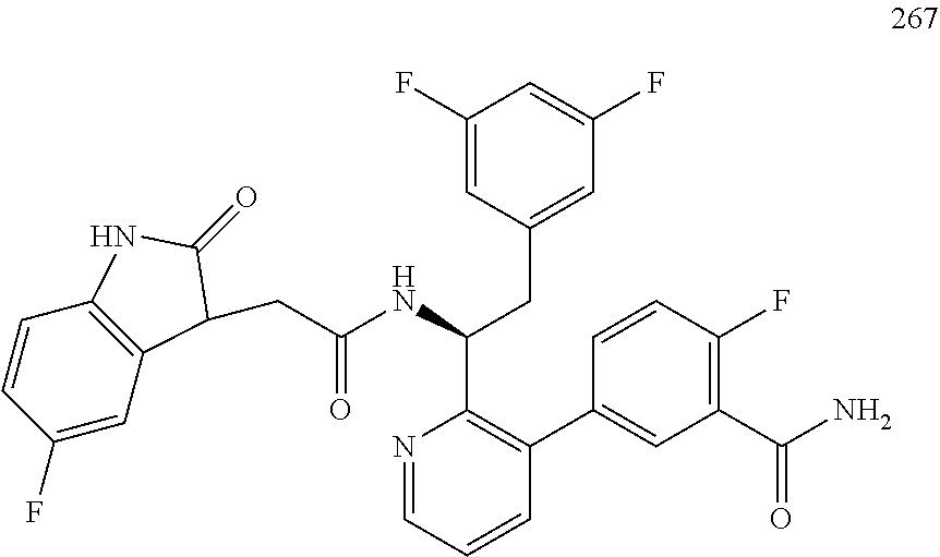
C1(F)=CC(CC(C2=C(C3=CC(C(N)=O)=C(F)C=C3)C=CC=N2)NC(CC2C3=C(C=CC(F)=C3)NC2=O)=O)=CC(F)=C1
